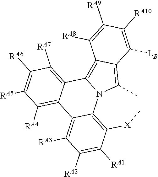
C1([RA5])=C([RA6])C([RA7])=C2C(=C1[RA4])C1=C([RA3])C([RA2])=C([RA1])C([X]C)=C1N1C2=C2C(=C1C)C([LB])=C([RA10])C([RA9])=C2[RA8]
